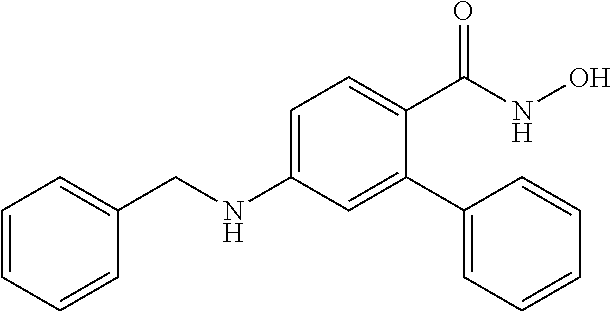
C1(CNC2=CC=C(C(NO)=O)C(C3=CC=CC=C3)=C2)=CC=CC=C1
